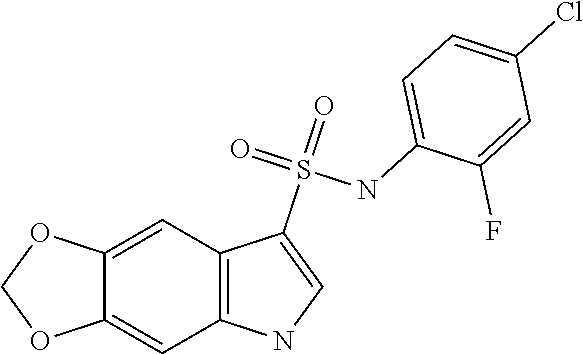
C12=CC3=C(C=C1OCO2)NC=C3S(=O)(=O)NC1=CC=C(Cl)C=C1F
